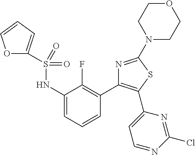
S(NC1=CC=CC(C2=C(C3=CC=NC(Cl)=N3)SC(N3CCOCC3)=N2)=C1F)(=O)(=O)C1=CC=CO1
